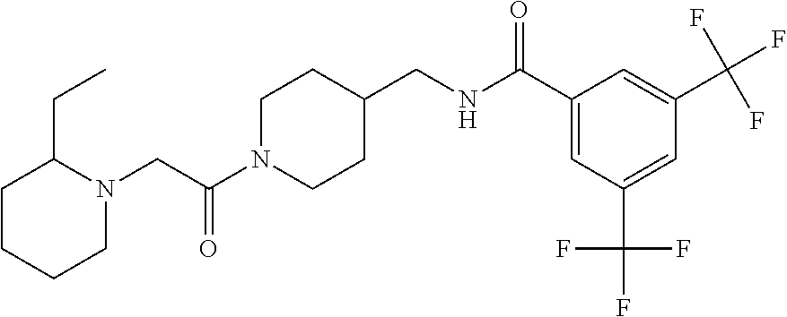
N1(CC(N2CCC(CNC(C3=CC(C(F)(F)F)=CC(C(F)(F)F)=C3)=O)CC2)=O)C(CC)CCCC1
